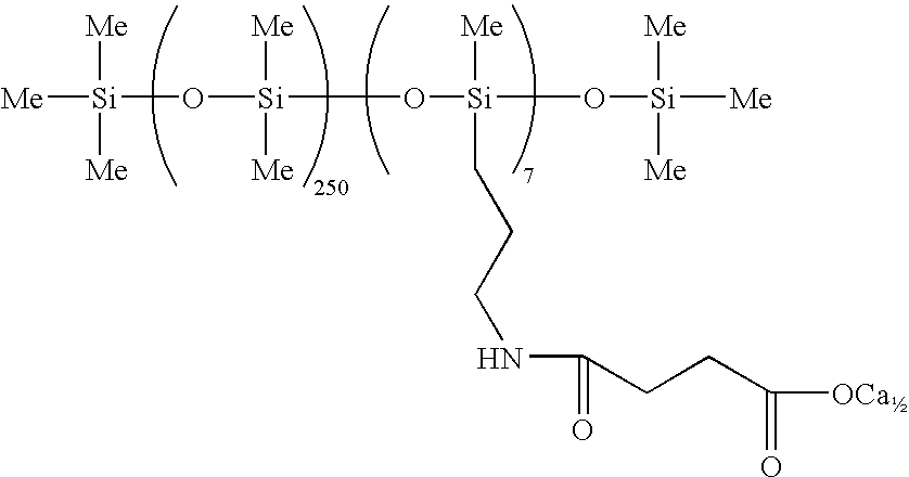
[Si]([Me])([Me])([Me])O[Si]([Me])([Me])O[Si]([Me])(CCCNC(=O)CCC([OCa])=O)O[Si]([Me])([Me])[Me]
